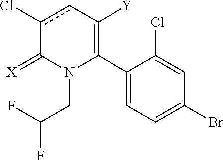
C1(C2=C([Y])cc(Cl)C(=[X])N2CC(F)F)=CC=C(Br)C=C1Cl
